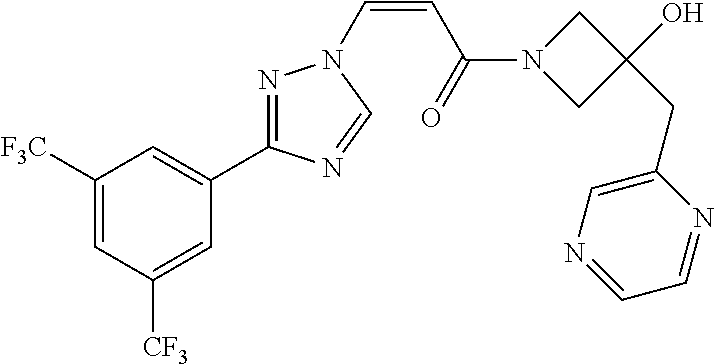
C1([F3C])=CC([CF3])=CC(C2=NN(C=CC(N3CC(CC4=CN=CC=N4)(O)C3)=O)C=N2)=C1
